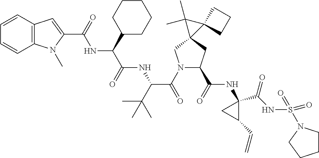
C1=CC2=C(C=C1)N(C)C(C(=O)NC(C(=O)NC(C(C)(C)C)C(=O)N1C(C(NC3(C(=O)NS(=O)(=O)N4CCCC4)CC3C=C)=O)CC3(C1)C1(C3(C)C)CCC1)C1CCCCC1)=C2
